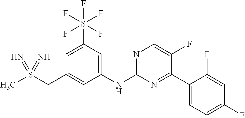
N=S(=N)(C)CC1=CC(NC2=NC=C(F)C(C3=CC=C(F)C=C3F)=N2)=CC(S(F)(F)(F)(F)F)=C1
